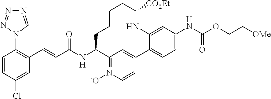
C1=CC(Cl)=CC(C=CC(NC2C3=[N+]([-O])C=CC(=C3)C3=CC=C(NC(OCC[OMe])=O)C=C3NC([CO2Et])CCCC2)=O)=C1N1C=NN=N1
